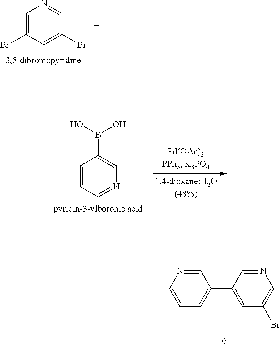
C1=C(Br)C=C(Br)C=N1.C1=CC=NC=C1B(O)O.C1=NC=CC=C1C1=CC(Br)=CN=C1
